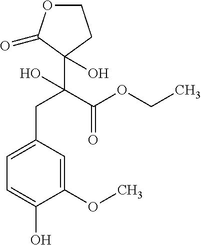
C1(OC)=CC(CC(C(=O)OCC)(O)C2(O)C(=O)OCC2)=CC=C1O
